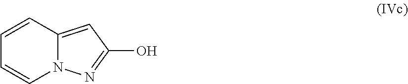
C1=CC2=CC(O)=NN2C=C1
